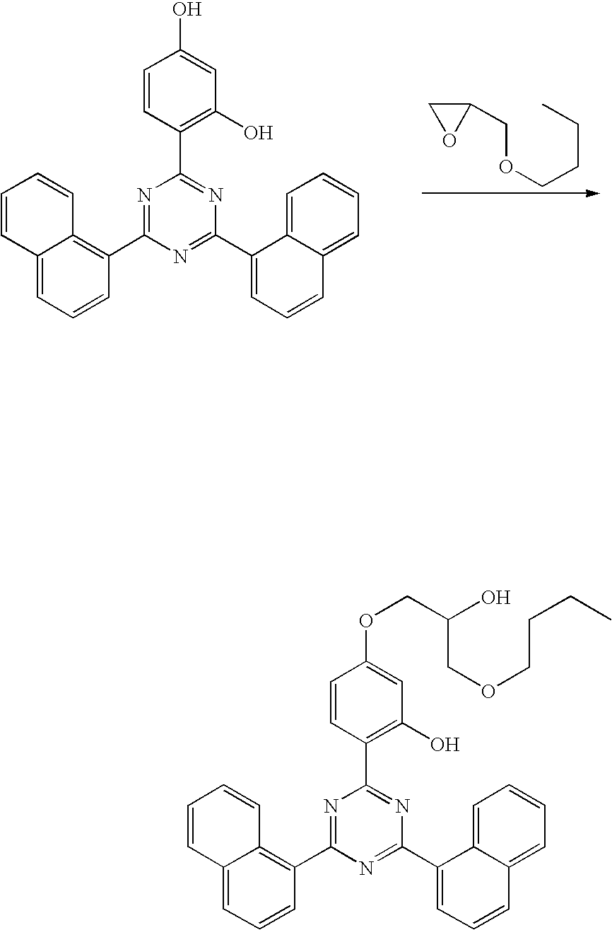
C1=CC2=CC=CC(C3=NC(C4=C(O)C=C(OCC(O)COCCCC)C=C4)=NC(C4=CC=CC5=CC=CC=C45)=N3)=C2C=C1.O(CC1CO1)CCCC.C1=CC2=CC=CC(C3=NC(C4=C(O)C=C(O)C=C4)=NC(C4=CC=CC5=CC=CC=C45)=N3)=C2C=C1
